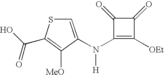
C1=C(N(C2=C([OEt])C(=O)C2=O)[H])C([MeO])=C(C(O)=O)S1
